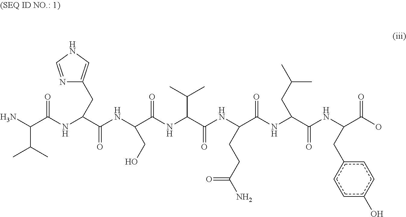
C(C(NC(C(NC(C(NC(C(NC(C(NC(C(NC(C(O)=O)Cc1ccc(O)cc1)=O)CC(C)C)=O)CCC(N)=O)=O)C(C)C)=O)CO)=O)CC1=CNC=N1)=O)(N)C(C)C
